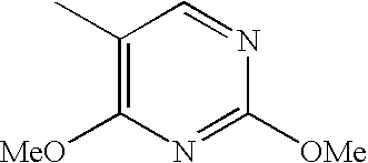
C1(C)=C([MeO])N=C([OMe])N=C1
